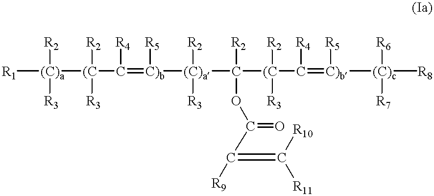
[R1][(C)a]([(C](C(=[C)b]([R5])[(C)a](C([(C](C(=[C)b]([(C)c]([R8])([R6])[R7])[R5])[R4])([R2])[R3])([R2])OC(C(=C([R10])[R11])[R9])=O)([R2])[R3])[R4])([R3])[R2])([R2])[R3]
